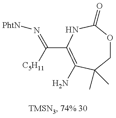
C1OC(=O)NC(C([C5H11])=N[PhtN])=C(N)C1(C)C
